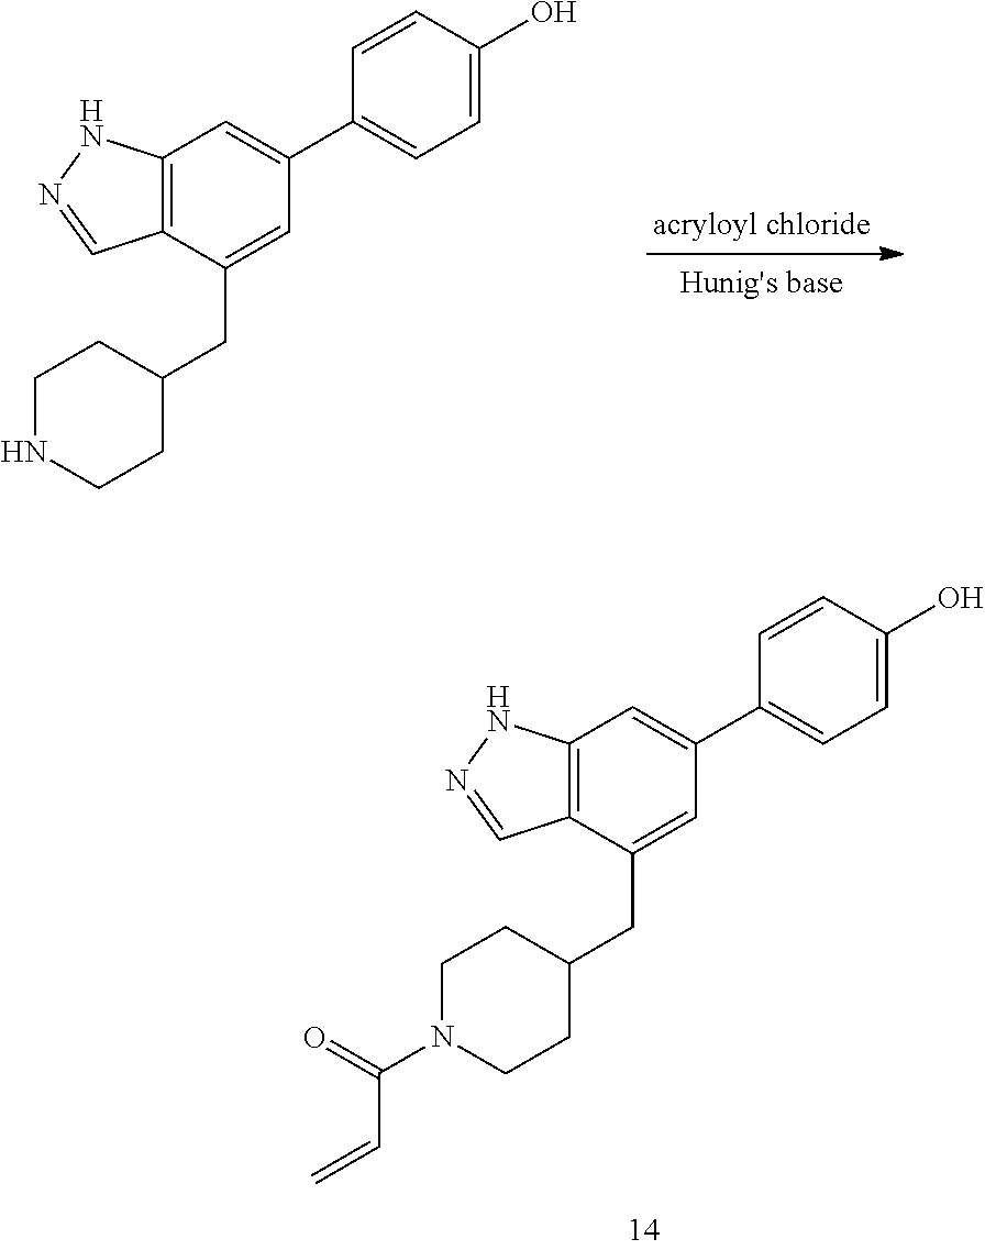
C12=C(C(CC3CCNCC3)=CC(C3=CC=C(O)C=C3)=C1)C=NN2.C12=C(C(CC3CCN(C(C=C)=O)CC3)=CC(C3=CC=C(O)C=C3)=C1)C=NN2
